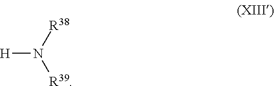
[H]N([R39])[R38]
